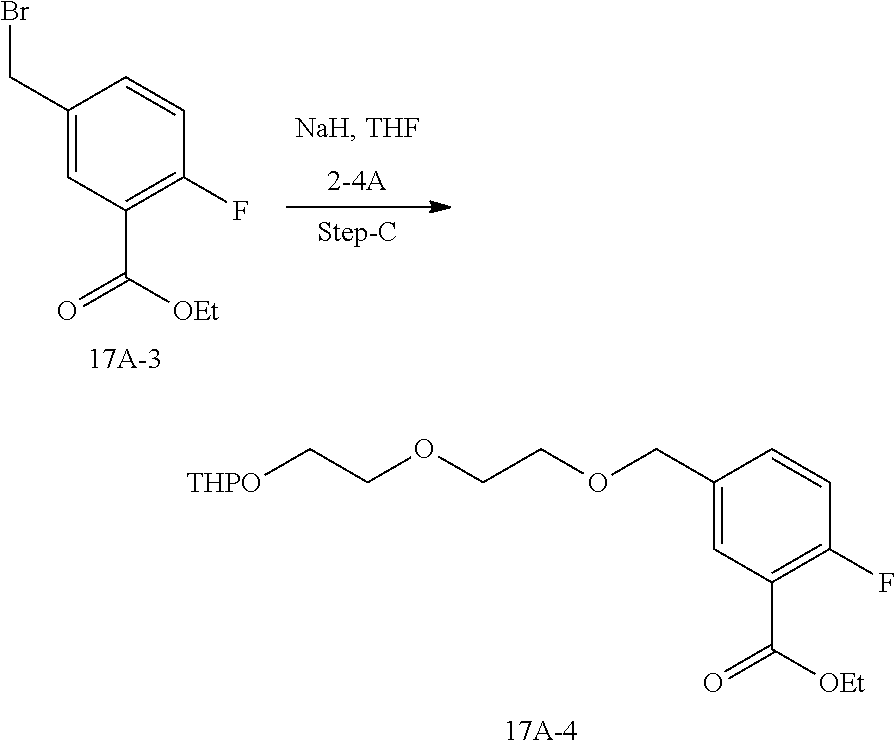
C1(CBr)=CC(C(=O)[OEt])=C(F)C=C1.C1(COCCOCC[THPO])=CC(C(=O)[OEt])=C(F)C=C1
